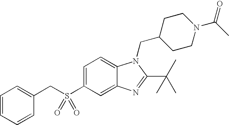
C1=C(S(CC2=CC=CC=C2)(=O)=O)C=C2C(=C1)N(CC1CCN(C(C)=O)CC1)C(C(C)(C)C)=N2
